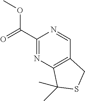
C1(C(=O)OC)=NC2=C(C=N1)CSC2(C)C
